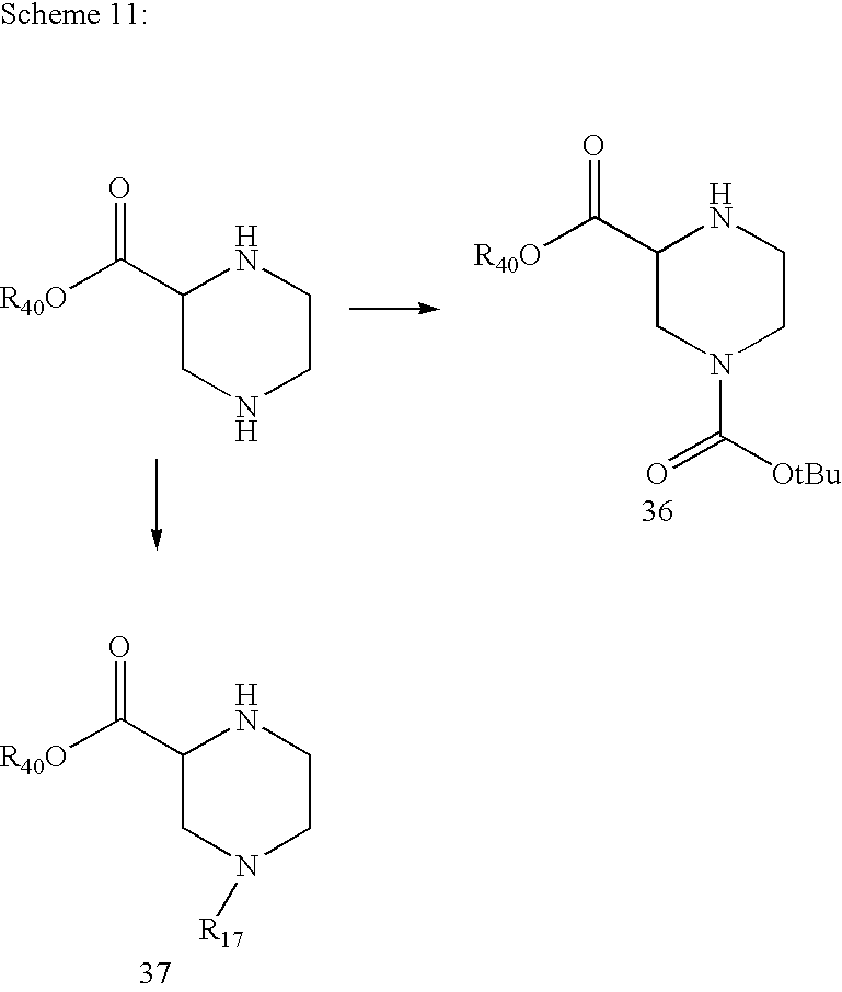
C1(C([R40O])=O)CNCCN1.C1(C([R40O])=O)CN(C(=O)[OtBu])CCN1.C1(C([R40O])=O)CN([R17])CCN1
